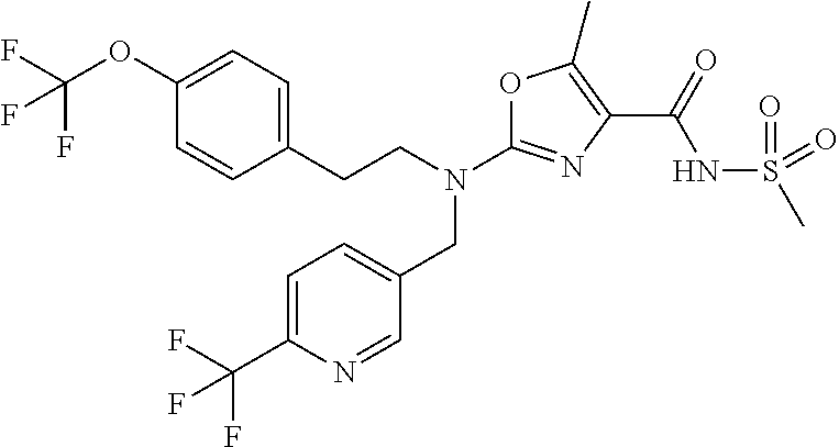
N(C1=NC(C(=O)NS(=O)(=O)C)=C(C)O1)(CC1=CC=C(C(F)(F)F)N=C1)CCC1=CC=C(OC(F)(F)F)C=C1
